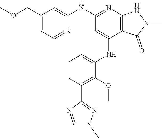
C12=C(N=C(NC3=CC(COC)=CC=N3)C=C1NC1=CC=CC(C3=NN(C)C=N3)=C1OC)NN(C)C2=O
